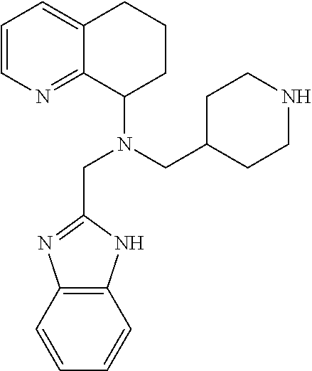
C1=CN=C2C(=C1)CCCC2N(CC1CCNCC1)CC1=NC2=C(N1)C=CC=C2
